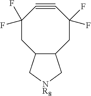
C12C(CC(F)(F)C#CC(F)(F)C1)C[NR8]C2
